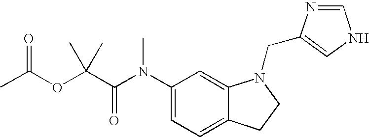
C1(N(C(C(OC(C)=O)(C)C)=O)C)=CC=C2C(=C1)N(CC1=CNC=N1)CC2
